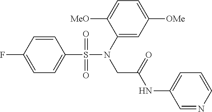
C1=CC(F)=CC=C1S(=O)(=O)N(C1=CC([OMe])=CC=C1[MeO])CC(=O)NC1=CC=CN=C1
